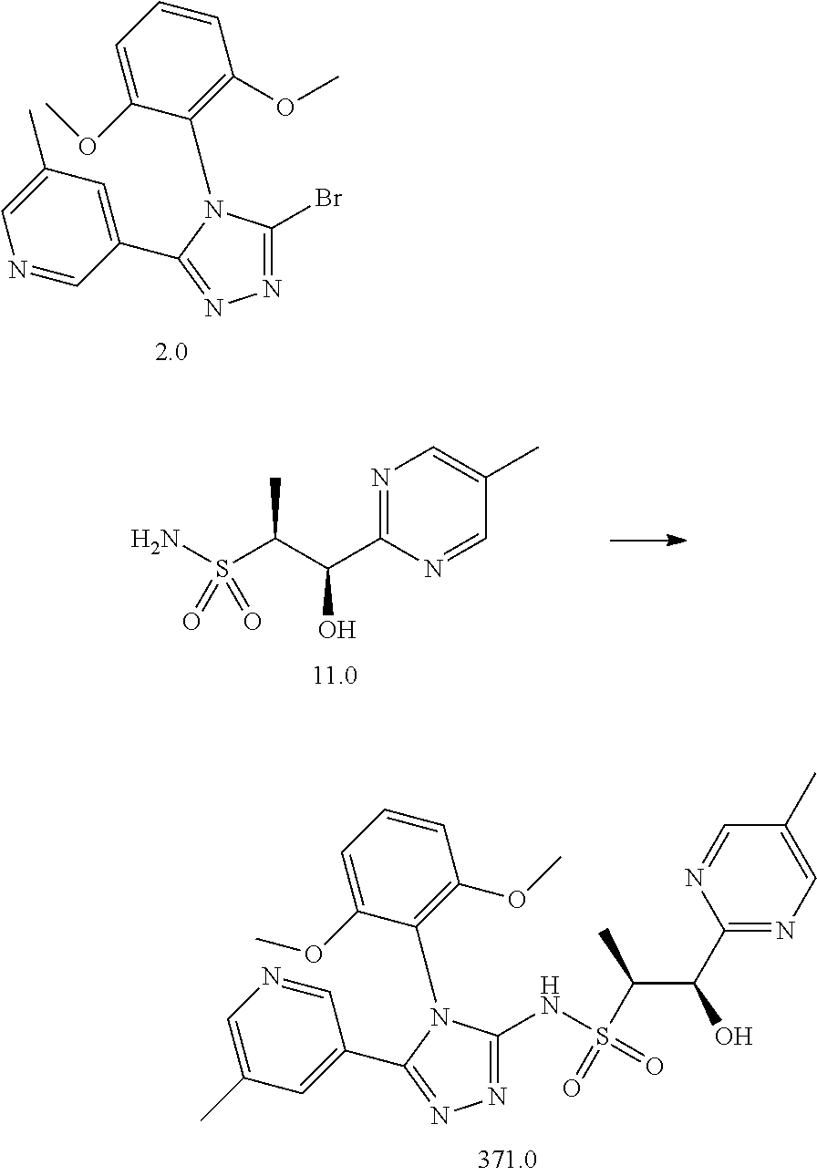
BrC1=NN=C(C2=CC(C)=CN=C2)N1C1=C(OC)C=CC=C1OC.NS(C(C(C1=NC=C(C)C=N1)O)C)(=O)=O.N(S(C(C(C1=NC=C(C)C=N1)O)C)(=O)=O)C1=NN=C(C2=CC(C)=CN=C2)N1C1=C(OC)C=CC=C1OC
